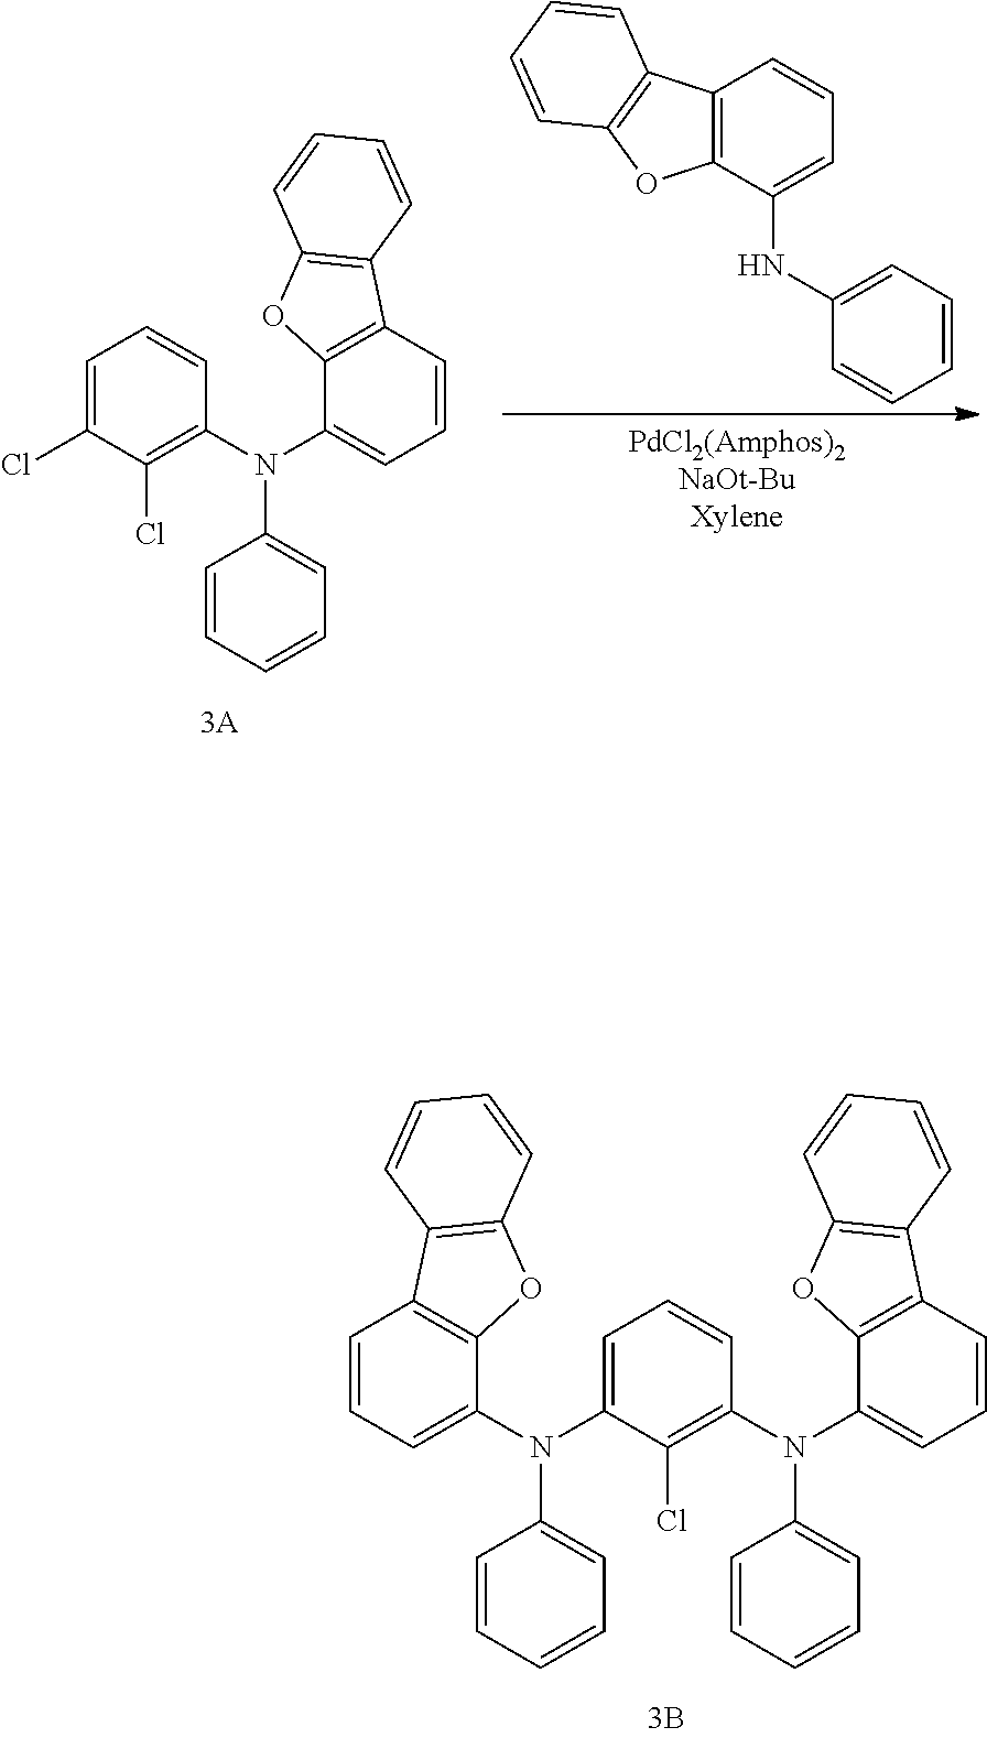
C1=CC=C(NC2=CC=CC3=C2OC2=C3C=CC=C2)C=C1.C12=C(C=CC=C1)C1=C(C(N(C3=CC=CC=C3)C3=C(Cl)C(Cl)=CC=C3)=CC=C1)O2.C12=C(C=CC=C1)C1=C(O2)C(N(C2=CC=CC=C2)C2=C(Cl)C(N(C3=CC=CC=C3)C3=CC=CC4=C3OC3=C4C=CC=C3)=CC=C2)=CC=C1
